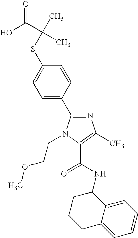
S(C1=CC=C(C2=NC(C)=C(C(NC3CCCC4=CC=CC=C34)=O)N2CCOC)C=C1)C(C)(C(O)=O)C
